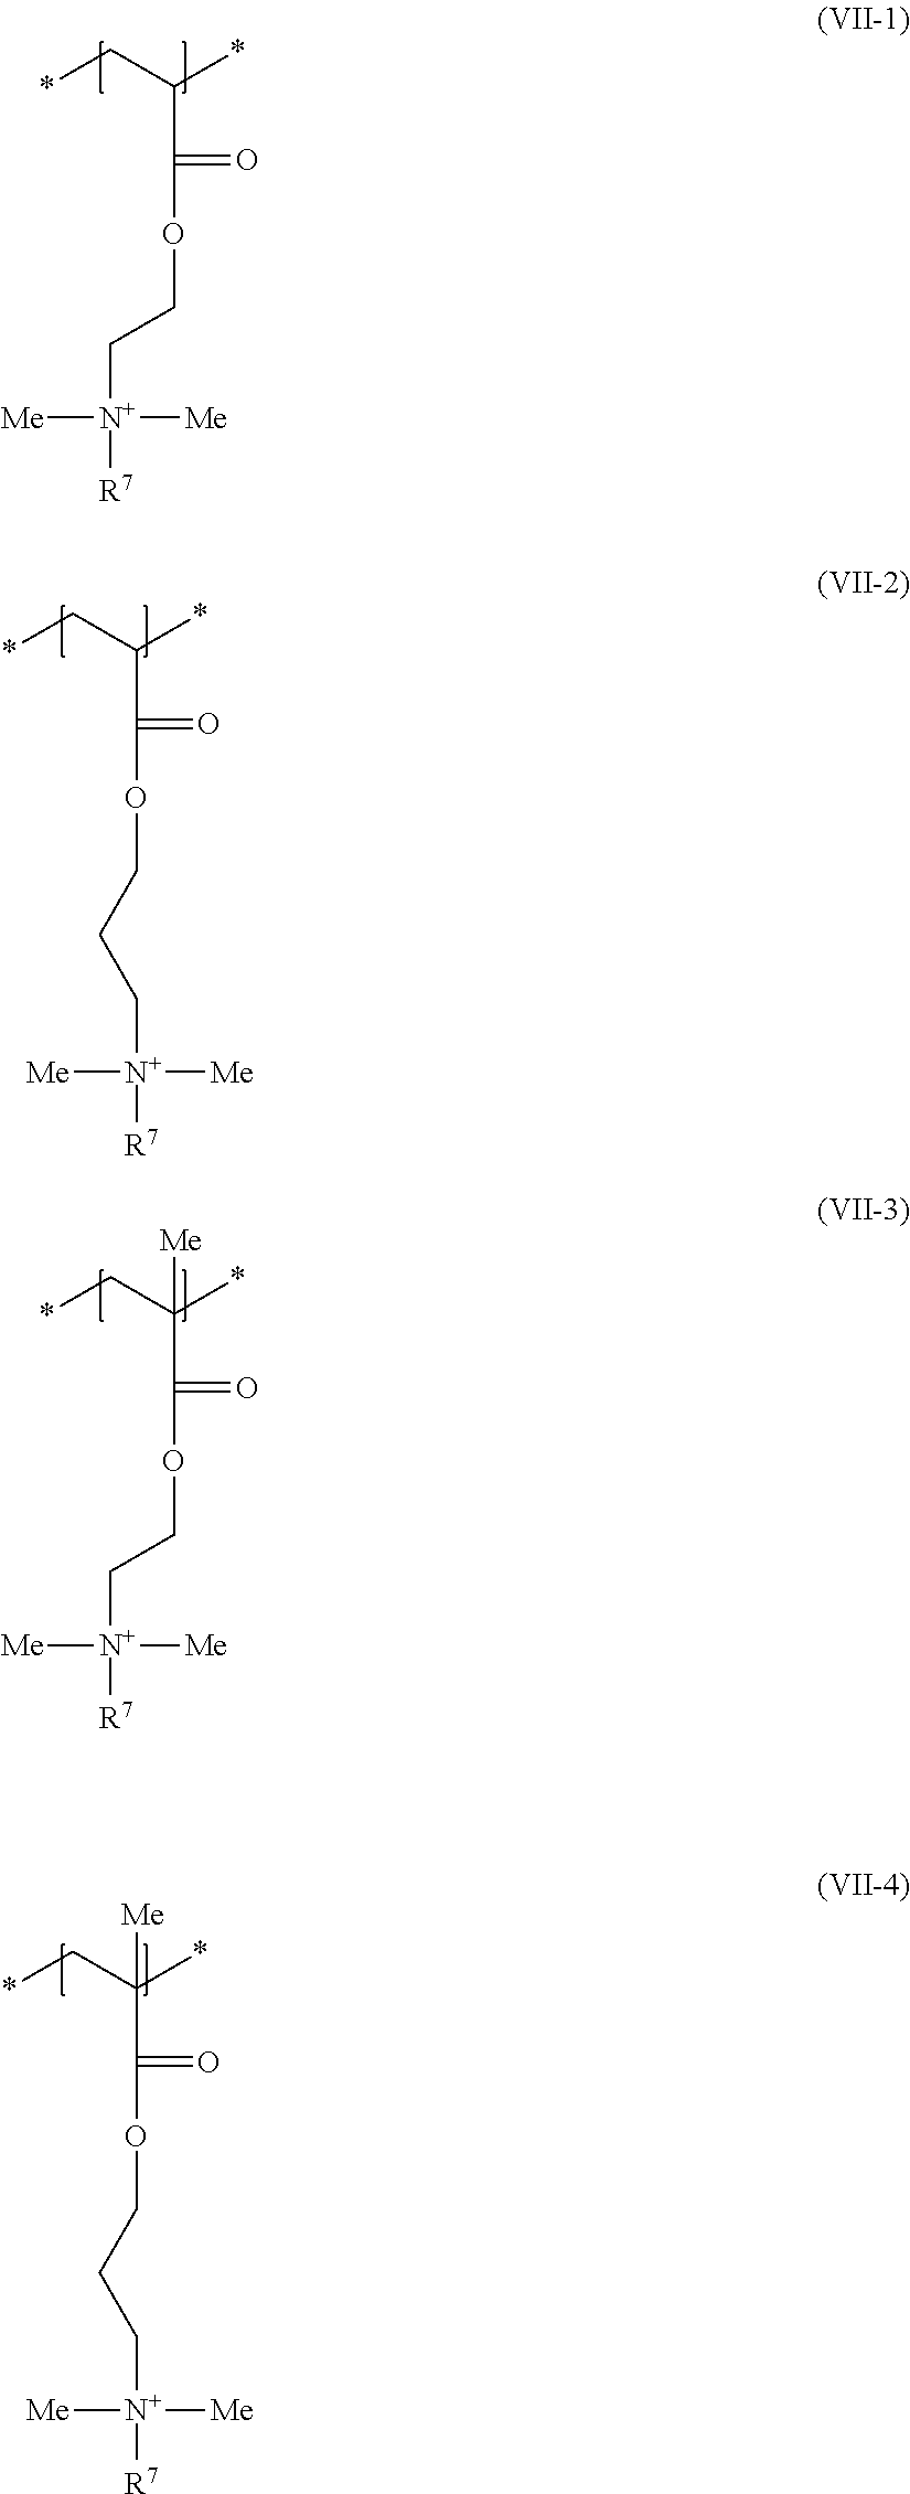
C(C(*)C*)(=O)OCC[N+]([Me])([Me])[R7].C(C(*)(C*)[Me])(=O)OCC[N+]([Me])([Me])[R7].C(C(*)C*)(=O)OCCC[N+]([Me])([Me])[R7].C(C(*)(C*)[Me])(=O)OCCC[N+]([Me])([Me])[R7]
